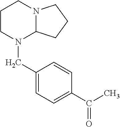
C1CN(CC2=CC=C(C(C)=O)C=C2)C2N(C1)CCC2
